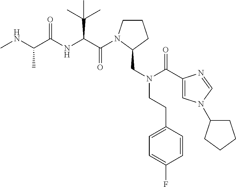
C(=O)(C(C(C)(C)C)NC(=O)C(C)NC)N1CCCC1CN(CCC1=CC=C(F)C=C1)C(=O)C1=CN(C2CCCC2)C=N1
